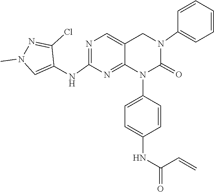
C1=C(N2C(=O)N(C3=CC=CC=C3)CC3=CN=C(NC4=CN(C)N=C4Cl)N=C23)C=CC(NC(C=C)=O)=C1
